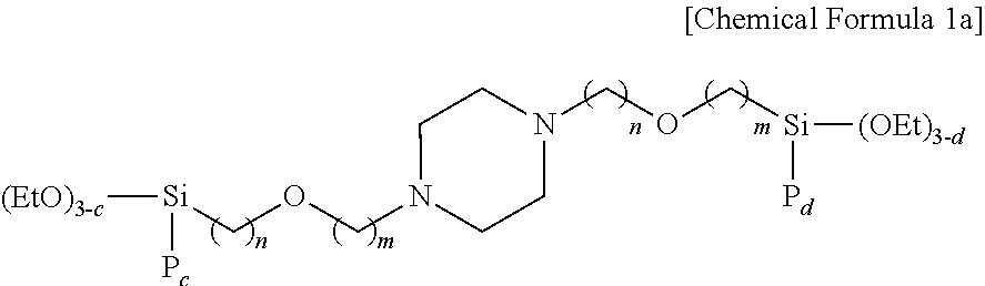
[(EtO)3-c][Si](COCN1CCN(COC[Si]([(OEt)3-d])[Pd])CC1)[Pc]
